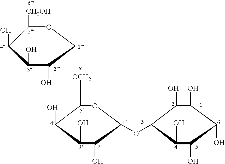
C1([CH2OH])C(O)C(O)C(O)C([OCH2]C2C(O)C(O)C(O)C(OC3C(O)C(O)C(O)C(O)C3O)O2)O1
